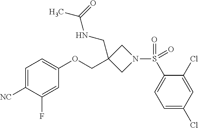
C1=C([NC])C(F)=CC(OCC2(CNC(C)=O)CN(S(C3=CC=C(Cl)C=C3Cl)(=O)=O)C2)=C1
